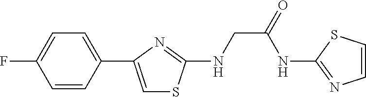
C1=CC(C2=CSC(NCC(=O)NC3=NC=CS3)=N2)=CC=C1F
